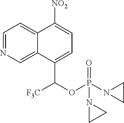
C12=CN=CC=C1C([NO2])=CC=C2C(OP(=O)(N1CC1)N1CC1)[F3C]
